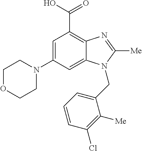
C1=C(N2CCOCC2)C=C2C(=C1C(O)=O)N=C([Me])N2CC1=CC=CC(Cl)=C1[Me]
